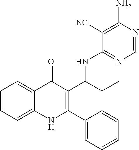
C1=CC=C2C(=C1)C(=O)C(C(CC)NC1=NC=NC(N)=C1[NC])=C(C1=CC=CC=C1)N2
